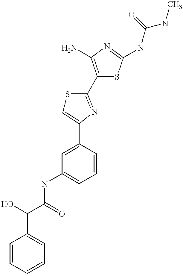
C(C(=O)NC1=CC=CC(C2=CSC(C3=C(N)N=C(NC(NC)=O)S3)=N2)=C1)(O)C1=CC=CC=C1
